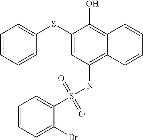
C1(SC2=CC=CC=C2)=CC(NS(C2=CC=CC=C2Br)(=O)=O)=C2C(=C1O)C=CC=C2
